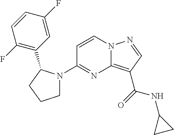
C12=C(C(=O)NC3CC3)C=NN1C=CC(N1CCCC1C1=C(F)C=CC(F)=C1)=N2
